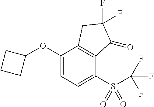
O(C1=CC=C(S(C(F)(F)F)(=O)=O)C2=C1CC(F)(F)C2=O)C1CCC1
